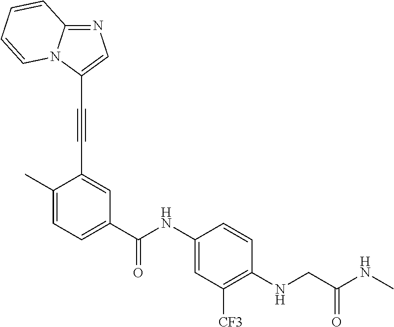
C1(C)=CC=C(C(NC2=CC([CF3])=C(NCC(NC)=O)C=C2)=O)C=C1C#CC1=CN=C2N1C=CC=C2
